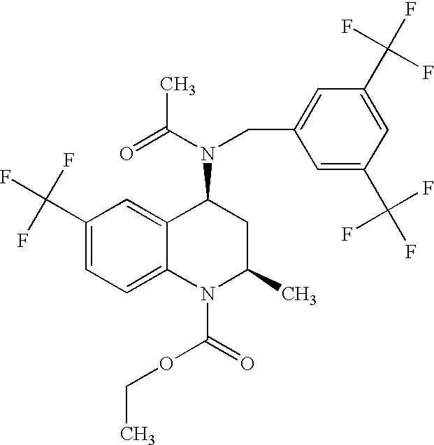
C1(C(F)(F)F)=CC=C2C(=C1)C(N(C(=O)C)CC1=CC(C(F)(F)F)=CC(C(F)(F)F)=C1)CC(C)N2C(OCC)=O
